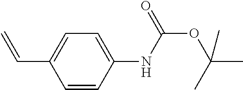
C1=C(C=C)C=CC(NC(OC(C)(C)C)=O)=C1
